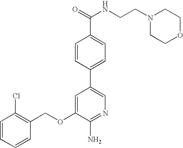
C1=CC=CC(COC2=CC(C3=CC=C(C(=O)NCCN4CCOCC4)C=C3)=CN=C2N)=C1Cl
